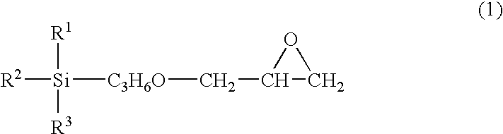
[Si]([R2])([R1])([R3])[C3H6O]CC1CO1
